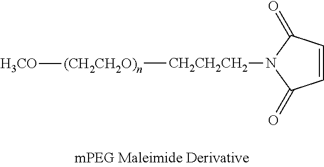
[CH2CH2CH2](N1C(=O)C=CC1=O)[(CH2CH2O)n][H3CO]
